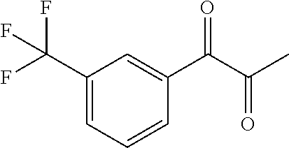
C1(C(F)(F)F)=CC=CC(C(C(C)=O)=O)=C1
